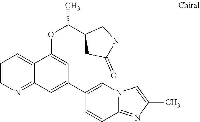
C1=CN=C2C(=C1)C(OC(C1CC(=O)NC1)C)=CC(C1=CN3C(=NC(C)=C3)C=C1)=C2
